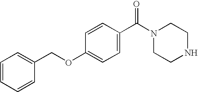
N1(C(C2=CC=C(OCC3=CC=CC=C3)C=C2)=O)CCNCC1
